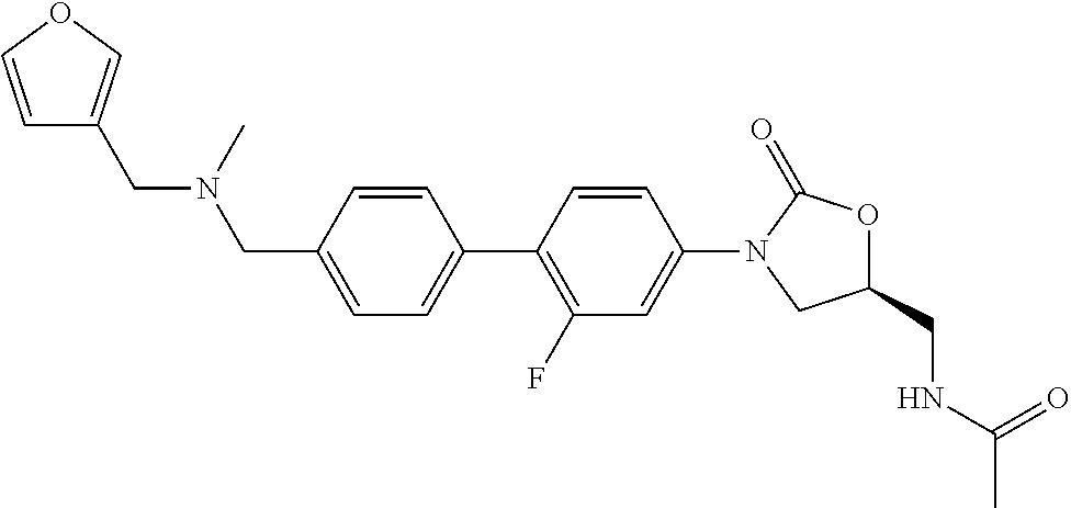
C(C1=CC=C(C2=C(F)C=C(N3CC(CNC(C)=O)OC3=O)C=C2)C=C1)N(C)CC1=COC=C1
